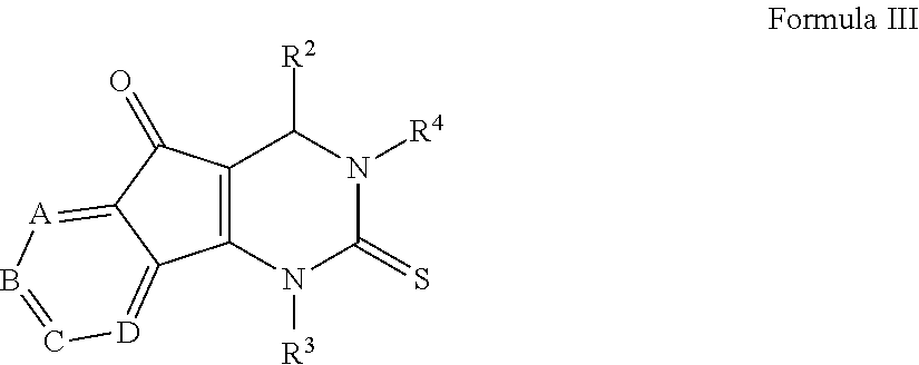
C12=C(C(=O)C3=[A]B=C[D]=C13)C([R2])N([R4])C(=S)N2[R3]
